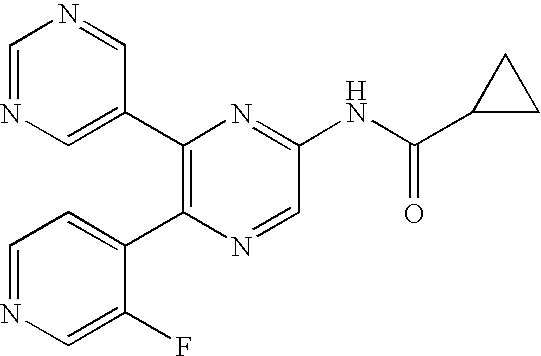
C1(C2=C(C3=CC=NC=C3F)N=CC(NC(C3CC3)=O)=N2)=CN=CN=C1
